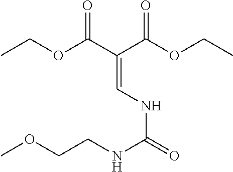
CCOC(C(C(OCC)=O)=CNC(=O)NCCOC)=O
